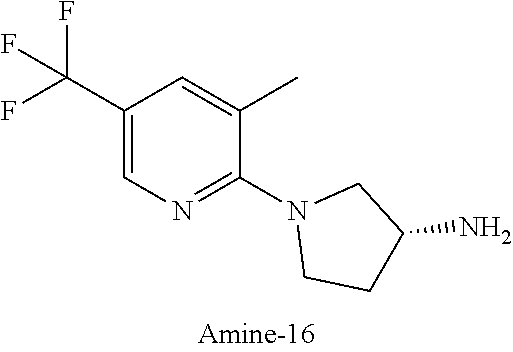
C1(C(F)(F)F)=CN=C(N2CCC(N)C2)C(C)=C1
